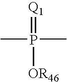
CP(C)(=[Q1])[OR46]
